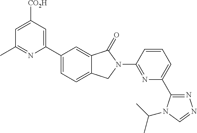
C1=C([CO2H])C=C(C2=CC=C3C(=C2)C(=O)N(C2=NC(C4=NN=CN4C(C)C)=CC=C2)C3)N=C1C
